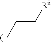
CCC[Rii]
